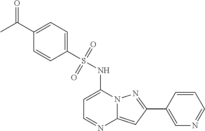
C1=C(C2=NN3C(=C2)N=CC=C3NS(C2=CC=C(C(C)=O)C=C2)(=O)=O)C=CC=N1
